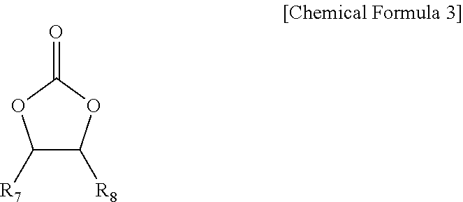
O=C1OC([R7])C([R8])O1
